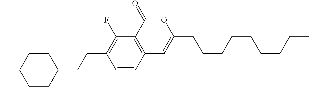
C12=C(C(=O)OC(CCCCCCCCC)=C1)C(F)=C(CCC1CCC(C)CC1)C=C2
